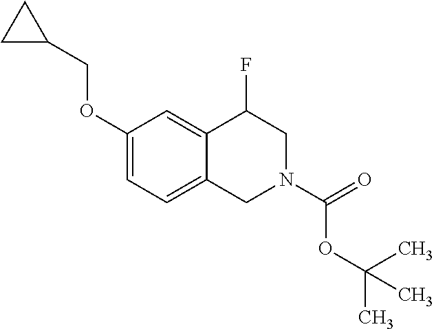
C1(OCC2CC2)=CC=C2C(=C1)C(F)CN(C(OC(C)(C)C)=O)C2
